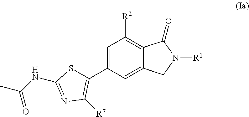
C1=C(C2=C([R7])N=C(NC(C)=O)S2)C=C2C(=C1[R2])C(=O)N([R1])C2
